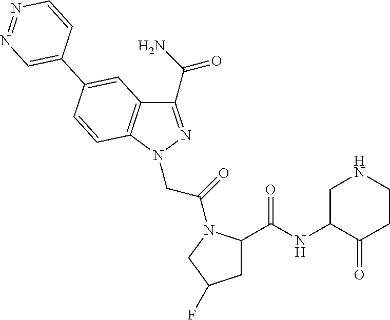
C1(C(N)=O)=NN(CC(=O)N2C(C(NC3C(=O)CCNC3)=O)CC(F)C2)C2=C1C=C(C1=CN=NC=C1)C=C2
